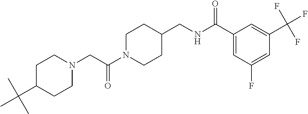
N1(CC(N2CCC(CNC(C3=CC(F)=CC(C(F)(F)F)=C3)=O)CC2)=O)CCC(C(C)(C)C)CC1
